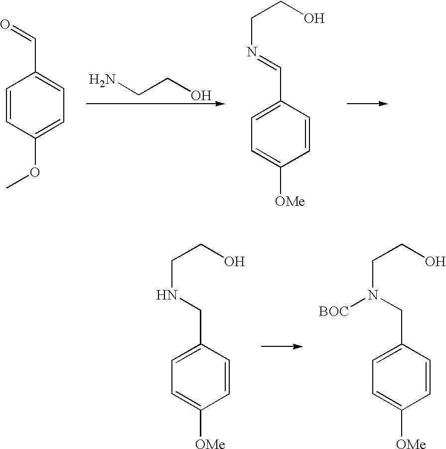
C(CO)N.C1=CC(OC)=CC=C1C=O.C1=C(C=NCCO)C=CC([OMe])=C1.C1=C(CNCCO)C=CC([OMe])=C1.C1=C(CN(CCO)[BOC])C=CC([OMe])=C1
